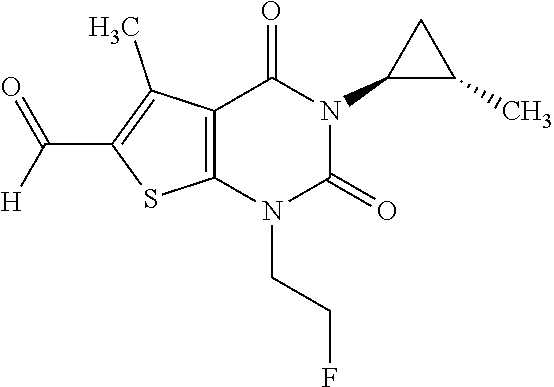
C12=C(N(CCF)C(=O)N(C3C(C)C3)C1=O)SC(C([H])=O)=C2C
